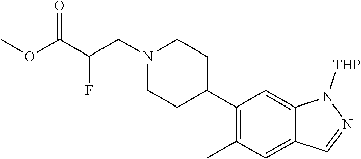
C1(C2CCN(CC(C(OC)=O)F)CC2)=C(C)C=C2C(=C1)N([THP])N=C2
